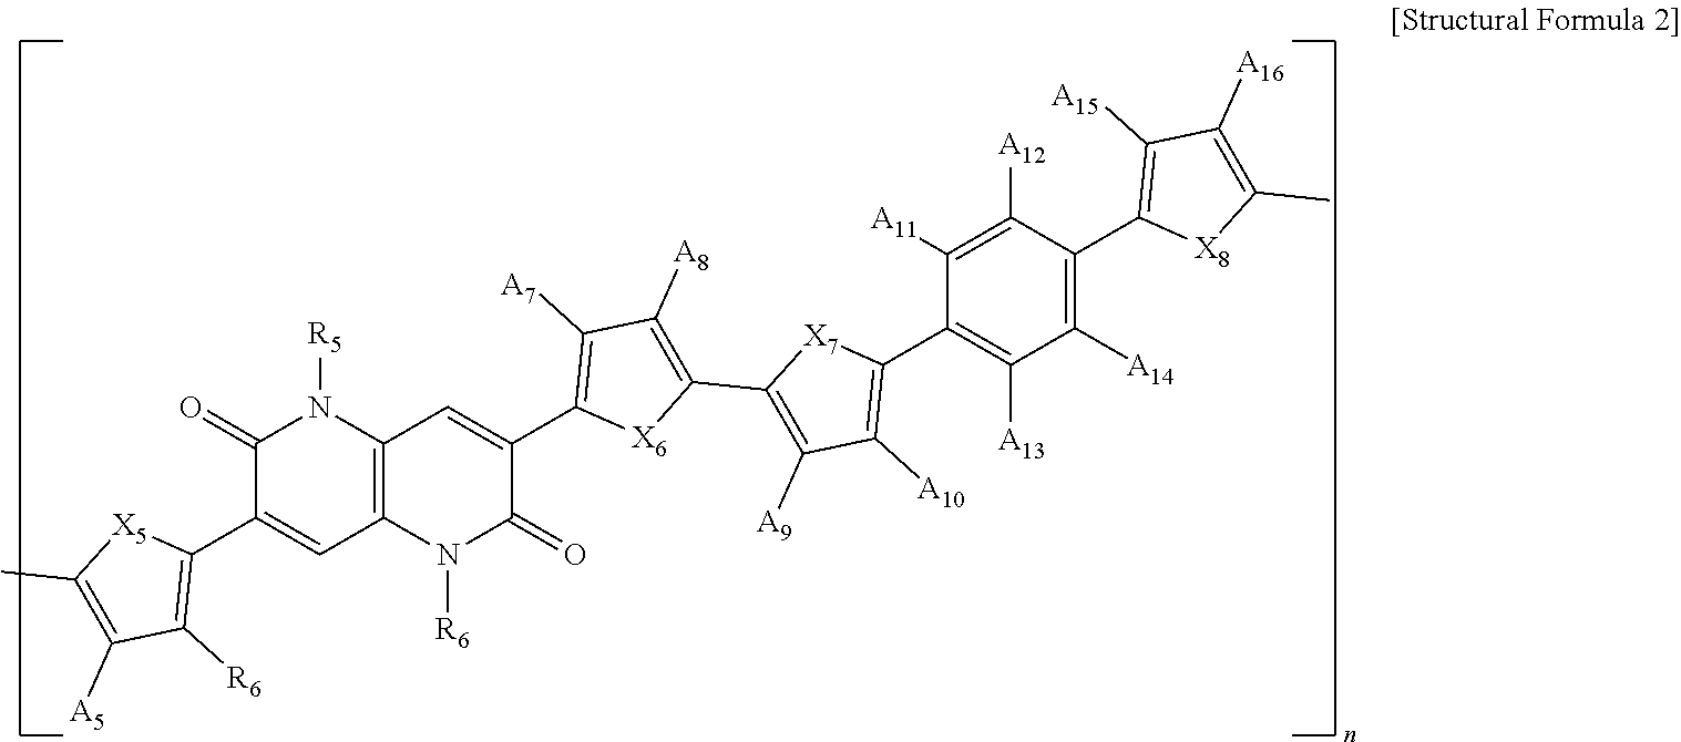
C1(=O)C(C2=C([R6])C([A5])=C(C)[X5]2)=CC2=C(N1[R5])C=C(C1=C([A7])C([A8])=C(C3=C([A9])C([A10])=C(C4=C([A13])C([A14])=C(C5=C([A15])C([A16])=C(C)[X8]5)C([A12])=C4[A11])[X7]3)[X6]1)C(=O)N2[R6]
